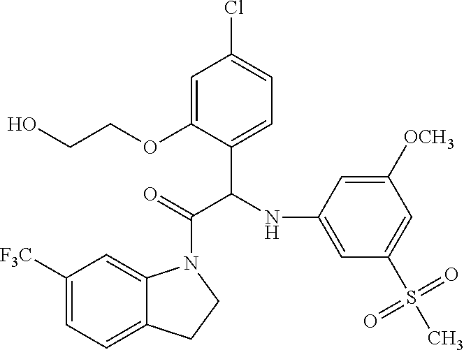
C1=C(OCCO)C(C(NC2=CC(S(C)(=O)=O)=CC([OCH3])=C2)C(=O)N2C3=CC([F3C])=CC=C3CC2)=CC=C1Cl
